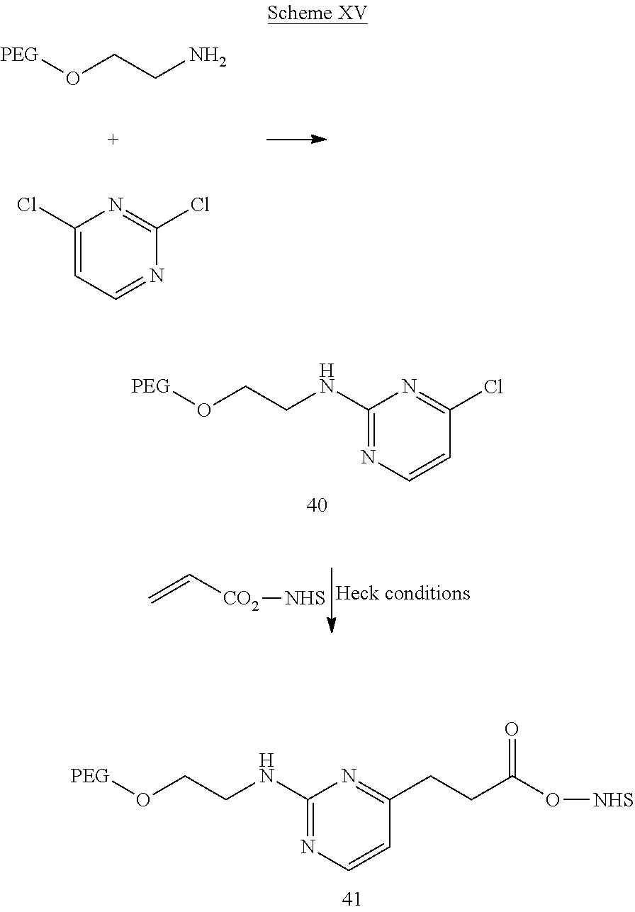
C1(NCCO[PEG])=NC=CC(CCC(O[NHS])=O)=N1.C1(Cl)=CC=NC(Cl)=N1.[PEG]OCCN.C1(NCCO[PEG])=NC=CC(Cl)=N1.C=C[CO2][NHS]
